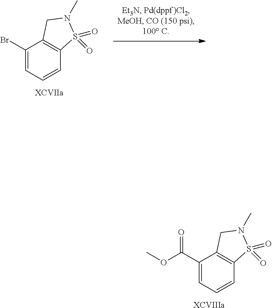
C(C1=CC=CC2=C1CN(C)S2(=O)=O)(OC)=O.[XCVIIIa].BrC1=CC=CC2=C1CN(C)S2(=O)=O.[XCVIIa]
